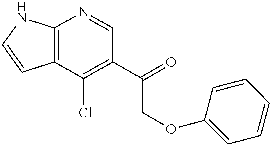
C12=C(C(Cl)=C(C(=O)COC3=CC=CC=C3)C=N1)C=CN2
